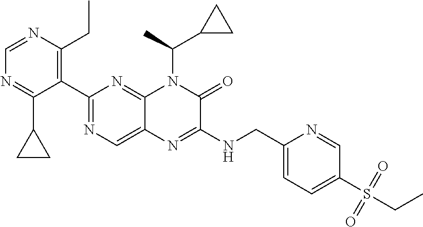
C1(C2=NC=C3C(=N2)N(C(C2CC2)C)C(=O)C(NCC2=CC=C(S(CC)(=O)=O)C=N2)=N3)=C(CC)N=CN=C1C1CC1
